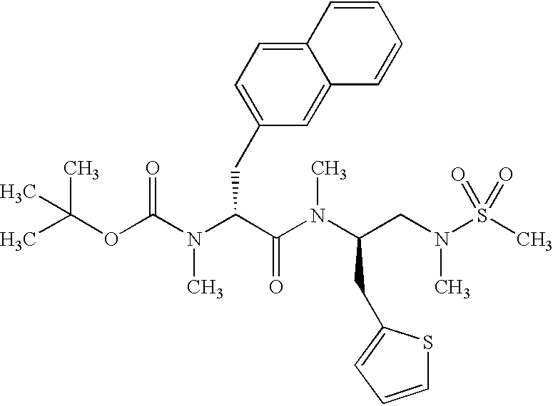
CC(OC(N(C(C(N(C(CN(S(C)(=O)=O)C)CC1=CC=CS1)C)=O)CC1=CC=C2C(=C1)C=CC=C2)C)=O)(C)C
